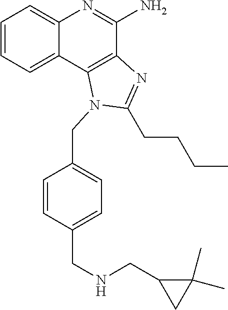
C1=CC=C2C(=C1)N=C(N)C1=C2N(CC2=CC=C(CNCC3CC3(C)C)C=C2)C(CCCC)=N1
